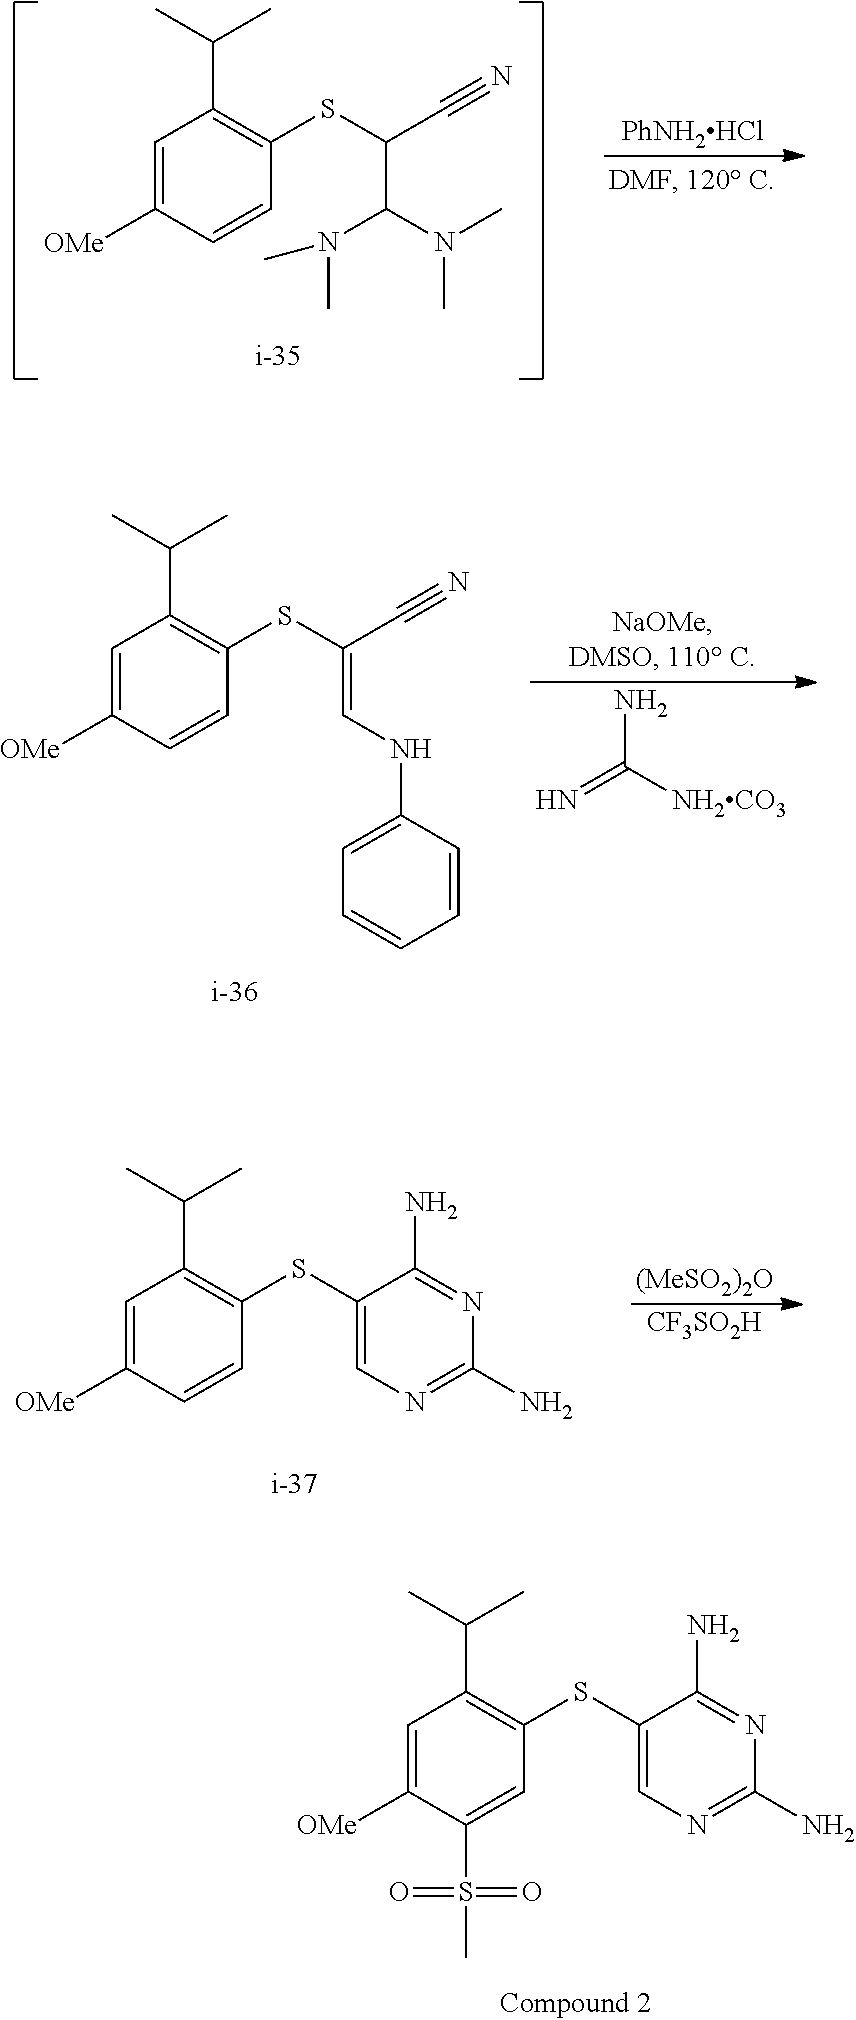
C1=C([OMe])C=CC(SC(C#N)C(N(C)C)N(C)C)=C1C(C)C.[PhNH2HCl].C1=C([OMe])C=CC(SC(C#N)=CNC2=CC=CC=C2)=C1C(C)C.NC([NH2CO3])=N.C1=C([OMe])C=CC(SC2=CN=C(N)N=C2N)=C1C(C)C.[(MeSO2)2O].[CF3SO2H].C1=C([OMe])C(S(=O)(=O)C)=CC(SC2=CN=C(N)N=C2N)=C1C(C)C
